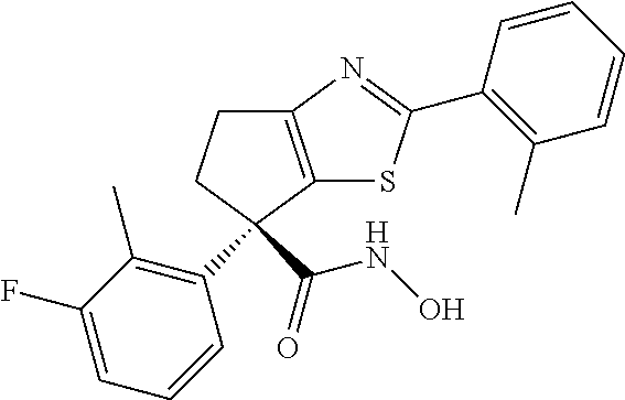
C1C2=C(C(C3=C(C)C(F)=CC=C3)(C(=O)NO)C1)SC(C1=C(C)C=CC=C1)=N2
